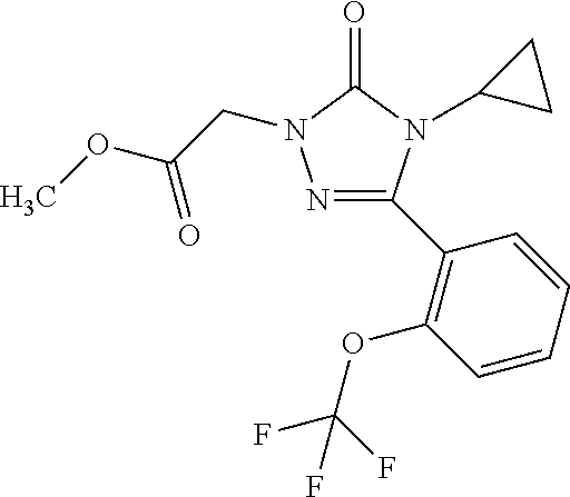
N1=C(C2=C(OC(F)(F)F)C=CC=C2)N(C2CC2)C(=O)N1CC(OC)=O
